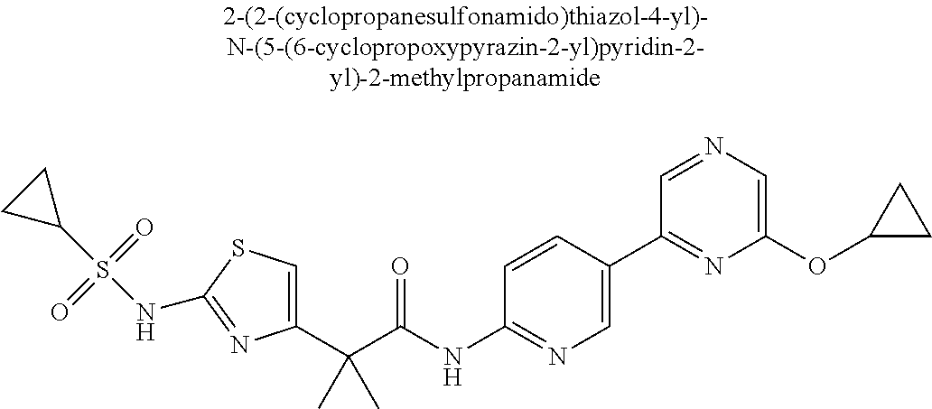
C1(C(C(NC2=NC=C(C3=NC(OC4CC4)=CN=C3)C=C2)=O)(C)C)=CSC(NS(C2CC2)(=O)=O)=N1
